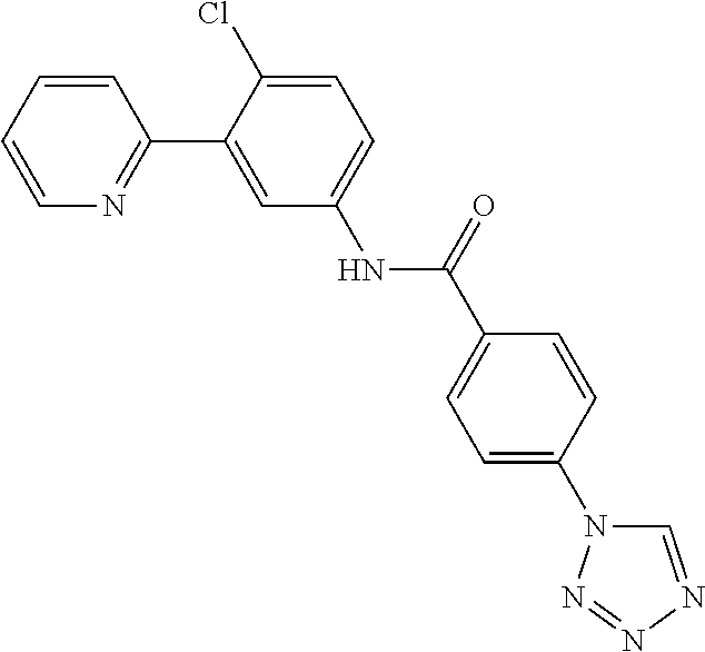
C1=CC=CN=C1C1=CC(NC(C2=CC=C(N3C=NN=N3)C=C2)=O)=CC=C1Cl
